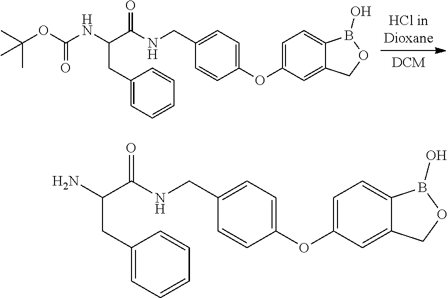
C1(OC2=CC=C3C(=C2)COB3O)=CC=C(CNC(C(NC(OC(C)(C)C)=O)CC2=CC=CC=C2)=O)C=C1.C1(OC2=CC=C3C(=C2)COB3O)=CC=C(CNC(C(N)CC2=CC=CC=C2)=O)C=C1
